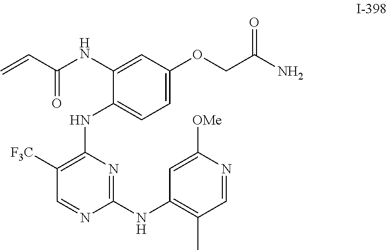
C1([F3C])=C(NC2=CC=C(OCC(N)=O)C=C2NC(C=C)=O)N=C(NC2=C(C)C=NC([OMe])=C2)N=C1
